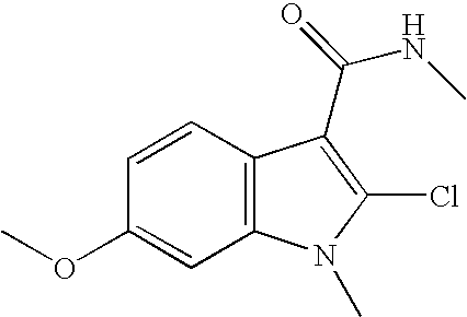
C1=CC2=C(C=C1OC)N(C)C(Cl)=C2C(=O)NC
